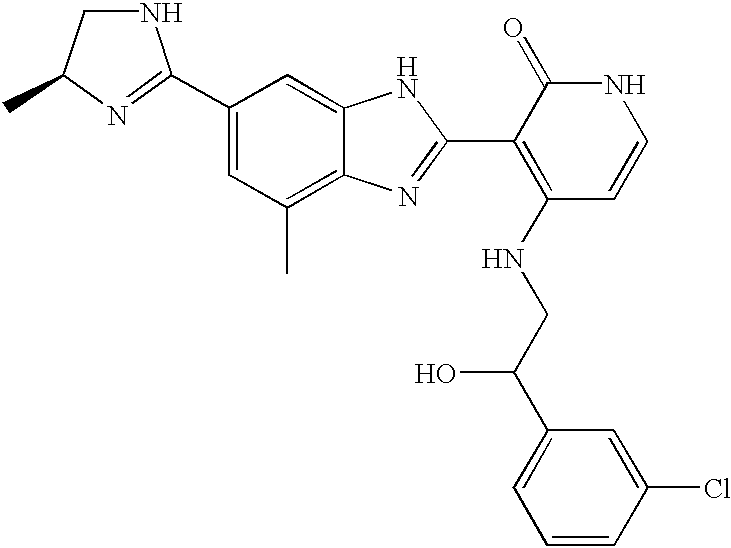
C1(C2=NC(C)CN2)=CC(C)=C2C(=C1)NC(C1=C(NCC(C3=CC=CC(Cl)=C3)O)C=CNC1=O)=N2
